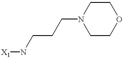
C1CN(CCCN[X1])CCO1
